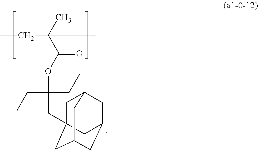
CCC(C)(C)C(OC(CC)(CC)CC12CC3CC(CC(C1)C3)C2)=O
